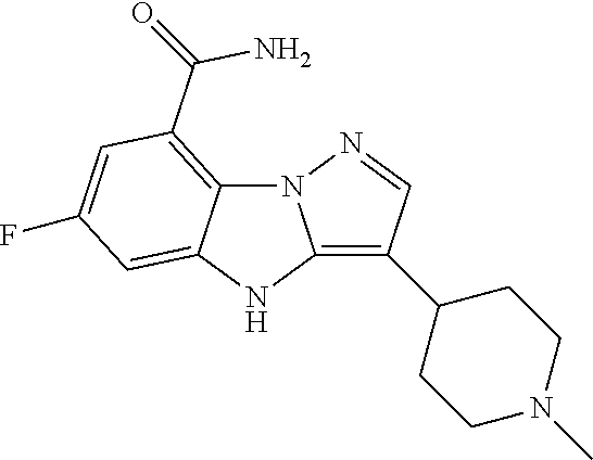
N12C3=C(C(N)=O)C=C(F)C=C3NC1=C(C1CCN(C)CC1)C=N2
